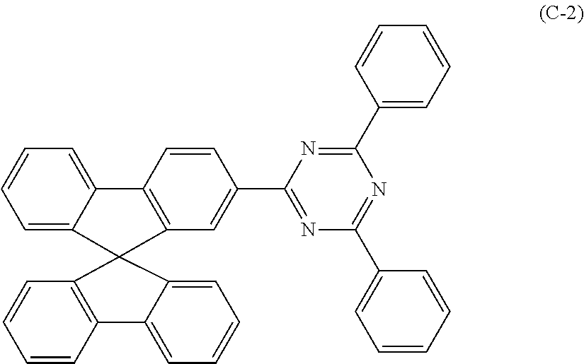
C12=CC=CC=C1C1(C3=C2C=CC(C2=NC(C4=CC=CC=C4)=NC(C4=CC=CC=C4)=N2)=C3)C2=C(C3=CC=CC=C13)C=CC=C2
